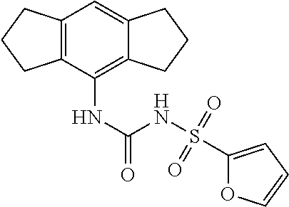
C12=C(C(NC(NS(C3=CC=CO3)(=O)=O)=O)=C3C(=C1)CCC3)CCC2
